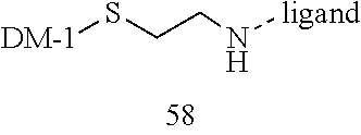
[DM-1]SCCN[ligand]
